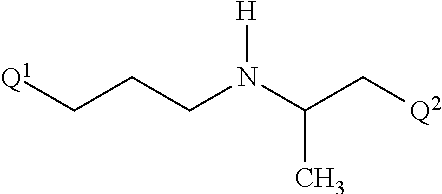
[H]N(C(C)C[Q2])CCC[Q1]
